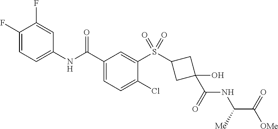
C1(F)=CC=C(NC(C2=CC=C(Cl)C(S(C3CC(O)(C(=O)NC(C([OMe])=O)[Me])C3)(=O)=O)=C2)=O)C=C1F
